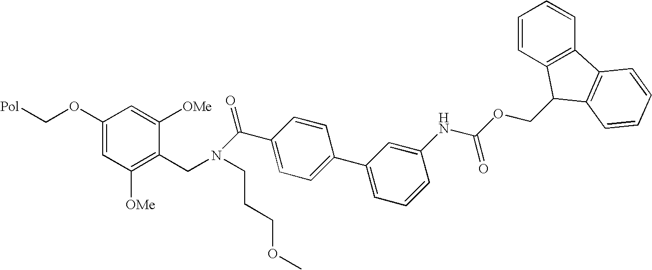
C1(OC[Pol])=CC([OMe])=C(CN(CCCOC)C(C2=CC=C(C3=CC=CC(NC(OCC4C5=C(C=CC=C5)C5=C4C=CC=C5)=O)=C3)C=C2)=O)C([OMe])=C1
